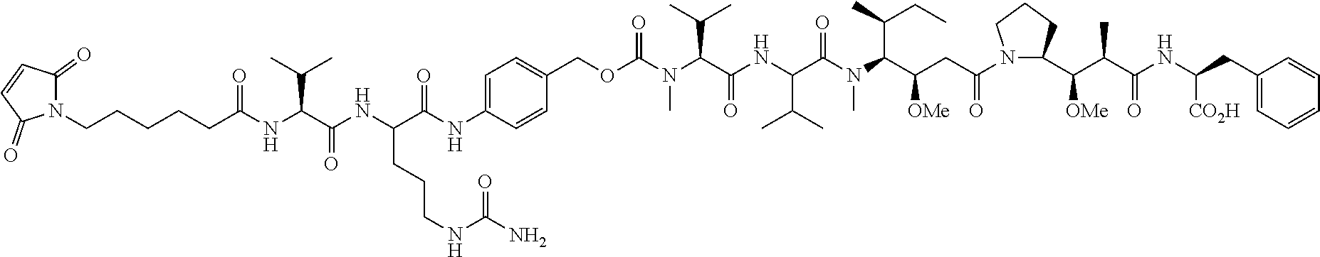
N1(CCCCCC(NC(C(NC(C(NC2=CC=C(COC(N(C(C(NC(C(N(C(C(CC(N3C(C(C(C(NC(CC4=CC=CC=C4)[CO2H])=O)C)[OMe])CCC3)=O)[OMe])C(C)CC)C)=O)C(C)C)=O)C(C)C)C)=O)C=C2)=O)CCCNC(N)=O)=O)C(C)C)=O)C(=O)C=CC1=O
